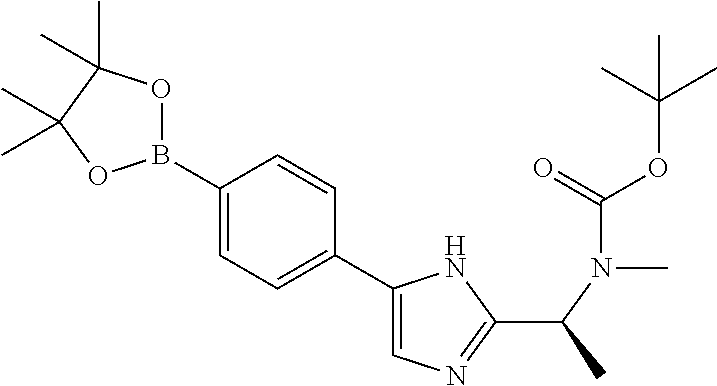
C1(C(C)N(C)C(OC(C)(C)C)=O)=NC=C(C2=CC=C(B3OC(C)(C)C(C)(C)O3)C=C2)N1
